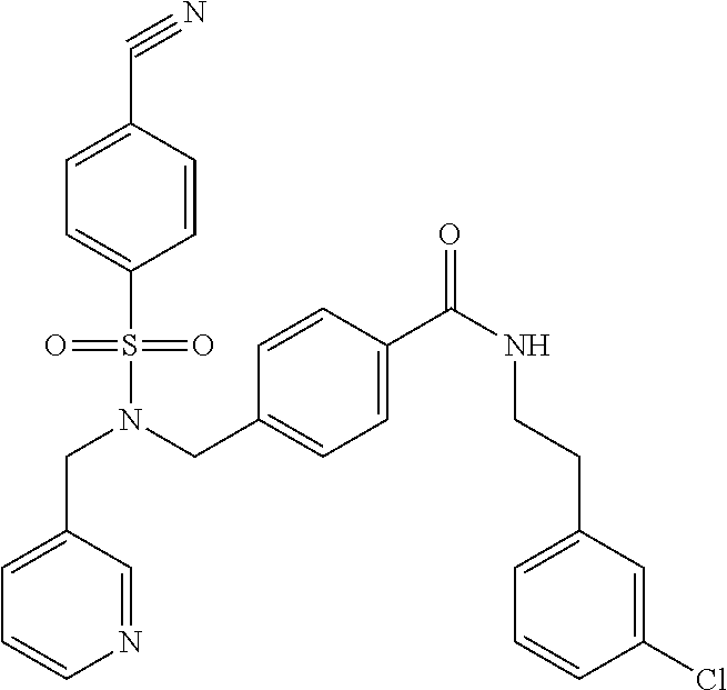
C(N(CC1=CC=C(C(NCCC2=CC=CC(Cl)=C2)=O)C=C1)S(=O)(=O)C1=CC=C(C#N)C=C1)C1=CC=CN=C1
